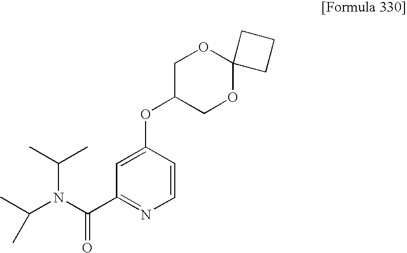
N(C(C1=NC=CC(OC2COC3(OC2)CCC3)=C1)=O)(C(C)C)C(C)C
